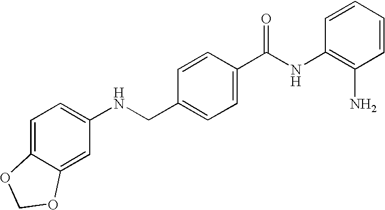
N(CC1=CC=C(C(NC2=C(N)C=CC=C2)=O)C=C1)C1=CC=C2C(=C1)OCO2
